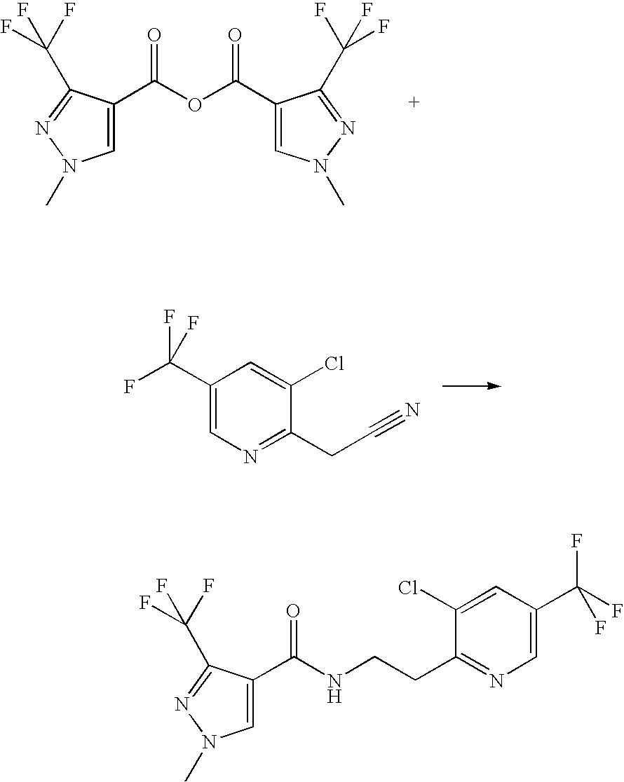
C1=C(C(OC(=O)C2=CN(C)N=C2C(F)(F)F)=O)C(C(F)(F)F)=NN1C.C1(C(F)(F)F)=CN=C(CC#N)C(Cl)=C1.C(NCCC1=NC=C(C(F)(F)F)C=C1Cl)(=O)C1=CN(C)N=C1C(F)(F)F
